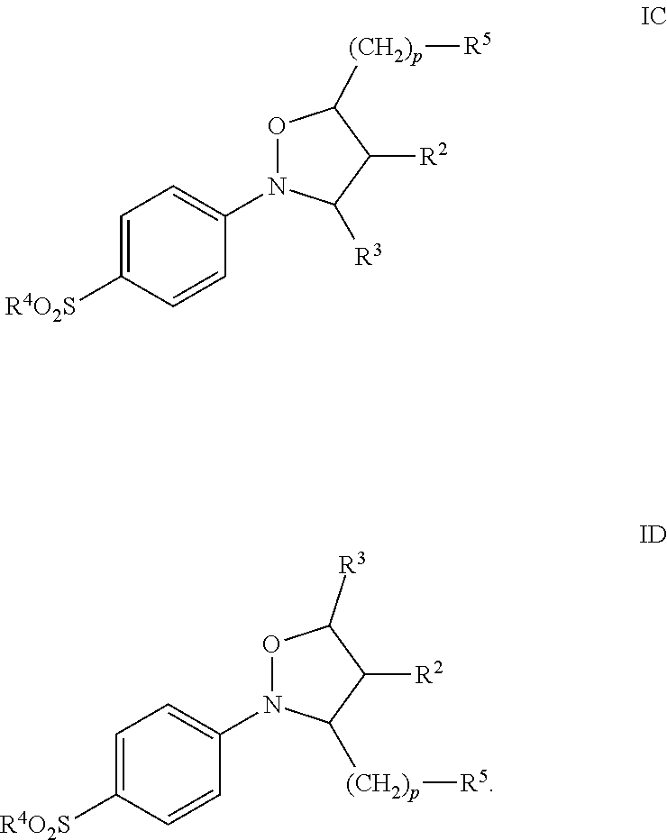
C1=C([R4O2S])C=CC(N2OC([(CH2)p][R5])C([R2])C2[R3])=C1.C1=C([R4O2S])C=CC(N2OC([R3])C([R2])C2[(CH2)p][R5])=C1
